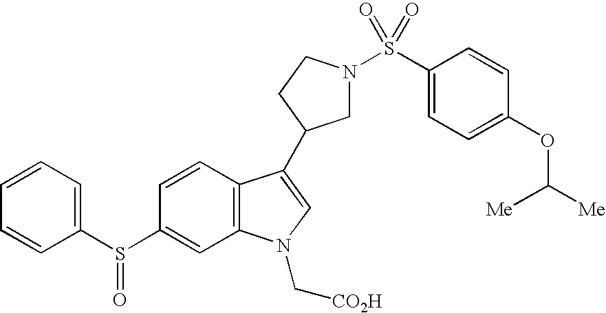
C1N(S(C2=CC=C(OC([Me])[Me])C=C2)(=O)=O)CCC1C1=CN(C[CO2H])C2=C1C=CC(S(C1=CC=CC=C1)=O)=C2
